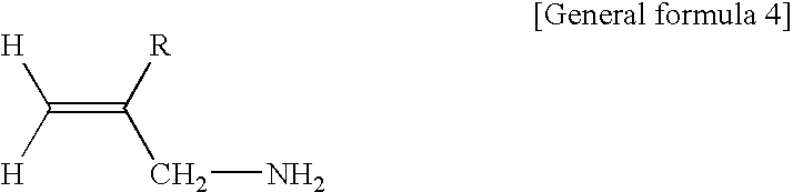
C(=C([R])CN)([H])[H]
